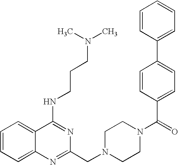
C1=CC=C2C(=C1)C(NCCCN(C)C)=NC(CN1CCN(C(=O)C3=CC=C(C4=CC=CC=C4)C=C3)CC1)=N2
